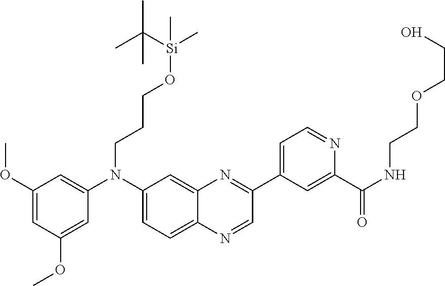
C1(OC)=CC(OC)=CC(N(C2=CC=C3C(=C2)N=C(C2=CC=NC(C(NCCOCCO)=O)=C2)C=N3)CCCO[Si](C)(C(C)(C)C)C)=C1
